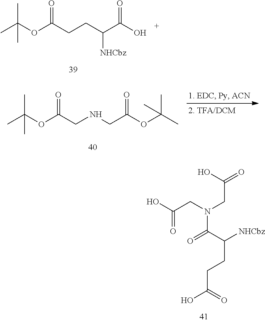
C(CC(C(=O)O)[NHCbz])C(OC(C)(C)C)=O.O(C(C)(C)C)C(CNCC(=O)OC(C)(C)C)=O.OC(=O)CN(CC(O)=O)C(C(CCC(O)=O)[NHCbz])=O
